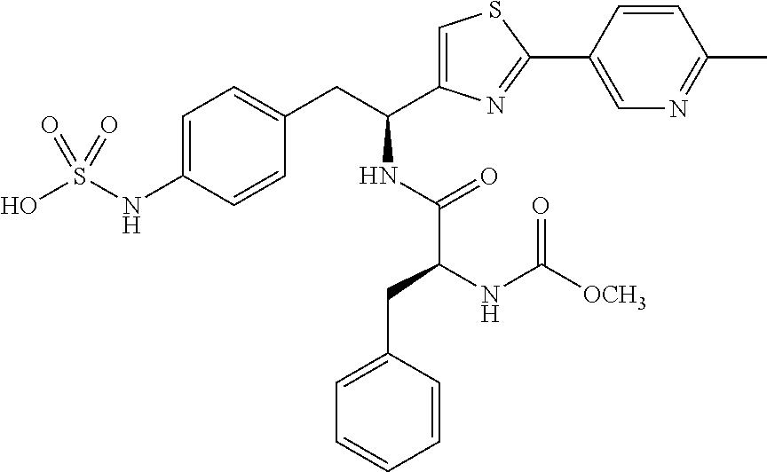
OS(NC1=CC=C(CC(NC(C(NC([OCH3])=O)CC2=CC=CC=C2)=O)C2=CSC(C3=CN=C(C)C=C3)=N2)C=C1)(=O)=O
